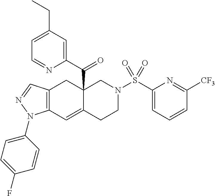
C12(C(C3=CC(CC)=CC=N3)=O)C(=CC3=C(C1)C=NN3C1=CC=C(F)C=C1)CCN(S(=O)(=O)C1=CC=CC([CF3])=N1)C2
